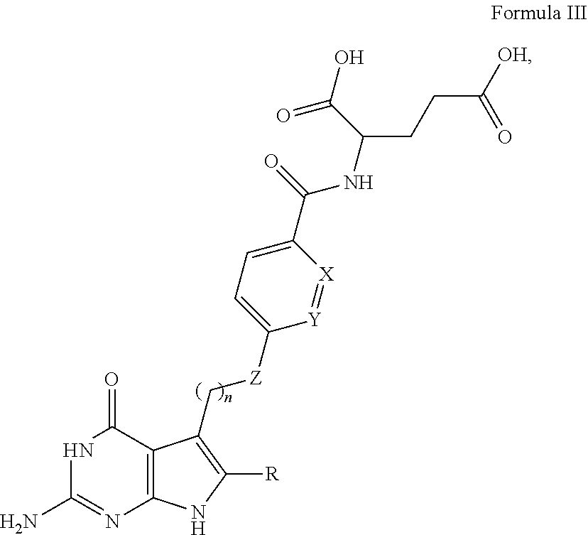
NC1=NC2=C(C(=O)N1)C(C[Z]C1=CC=C(C(NC(C(=O)O)CCC([OH])=O)=O)[X]=[Y]1)=C([R])N2
